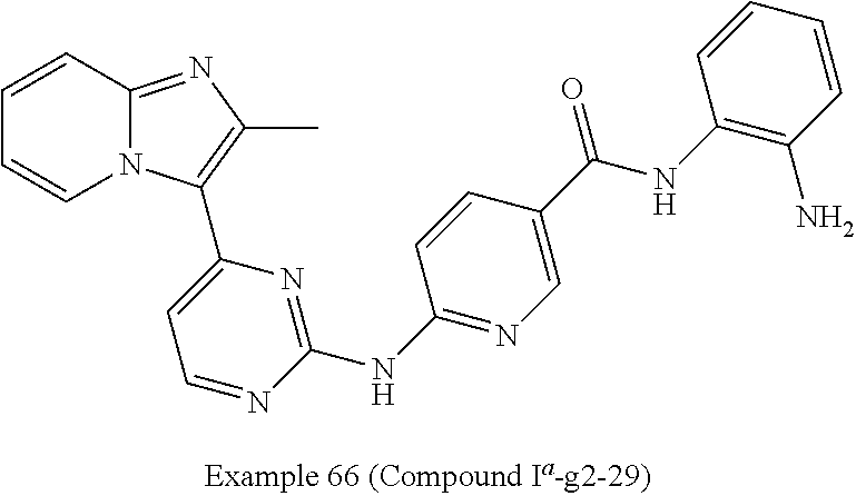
C1=CN2C(=NC(C)=C2C2=CC=NC(NC3=NC=C(C(NC4=C(N)C=CC=C4)=O)C=C3)=N2)C=C1
